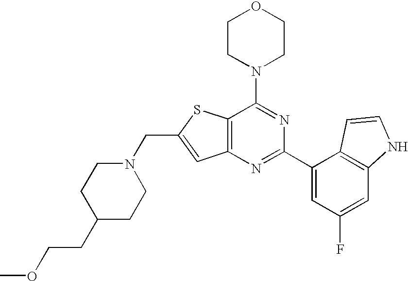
N1(CC2=CC3=C(S2)C(N2CCOCC2)=NC(C2=CC(F)=CC4=C2C=CN4)=N3)CCC(CCOC)CC1
